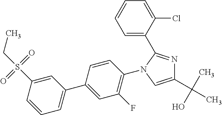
C1(C(C)(O)C)=CN(C2=C(F)C=C(C3=CC=CC(S(=O)(=O)CC)=C3)C=C2)C(C2=CC=CC=C2Cl)=N1
